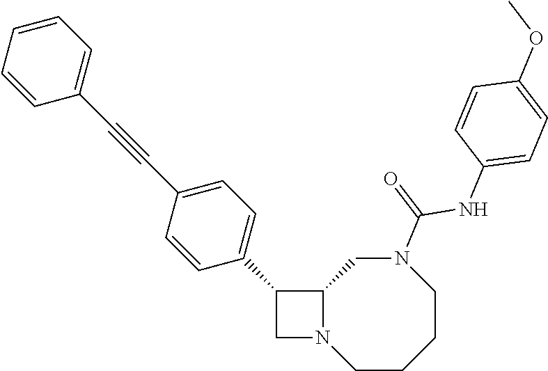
C1N2C(C1C1=CC=C(C#CC3=CC=CC=C3)C=C1)CN(C(=O)NC1=CC=C(OC)C=C1)CCCC2
